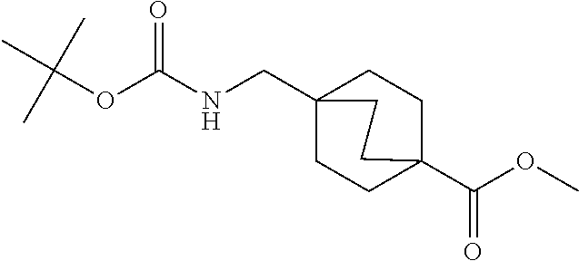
N(C(OC(C)(C)C)=O)CC12CCC(C(OC)=O)(CC1)CC2
